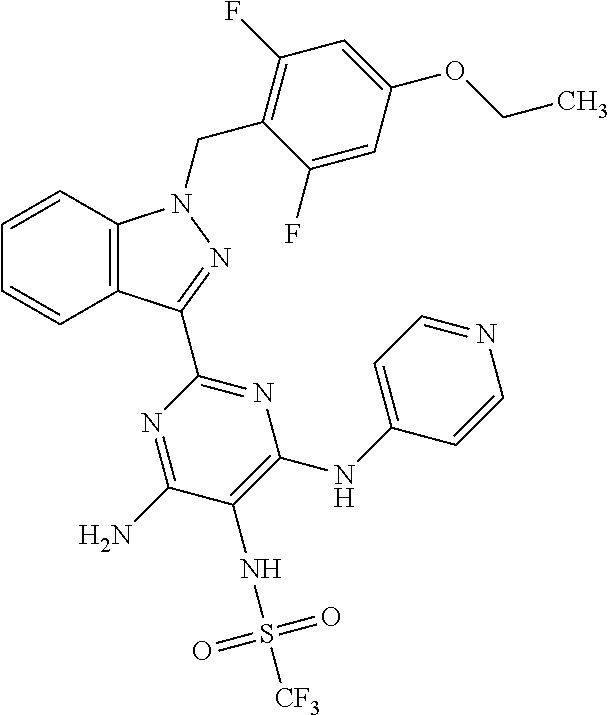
C1=CC2=C(C=C1)C(C1=NC(NC3=CC=NC=C3)=C(NS([CF3])(=O)=O)C(N)=N1)=NN2CC1=C(F)C=C(OCC)C=C1F
